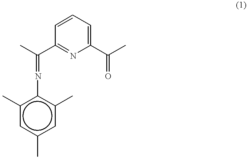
c1(C)cc(C)cc(C)c1N=C(C1=NC(C(C)=O)=CC=C1)C
